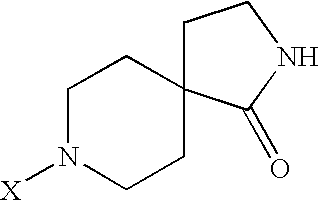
C1N([X])CCC2(C1)CCNC2=O
